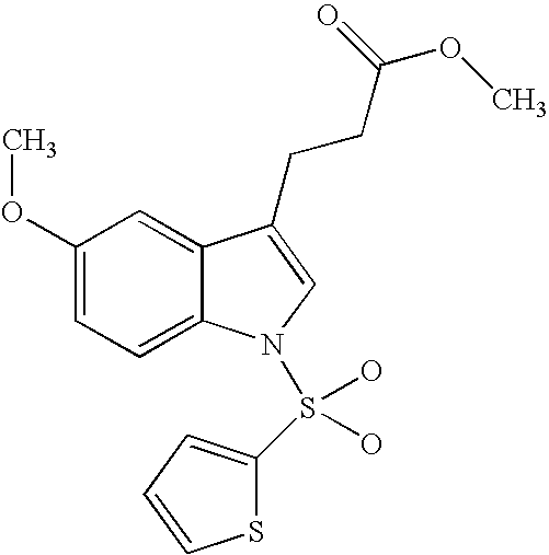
C12=CC(OC)=CC=C1N(S(O)(O)C1=CC=CS1)C=C2CCC(OC)=O
